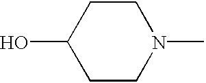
C1CN(C)CCC1O
